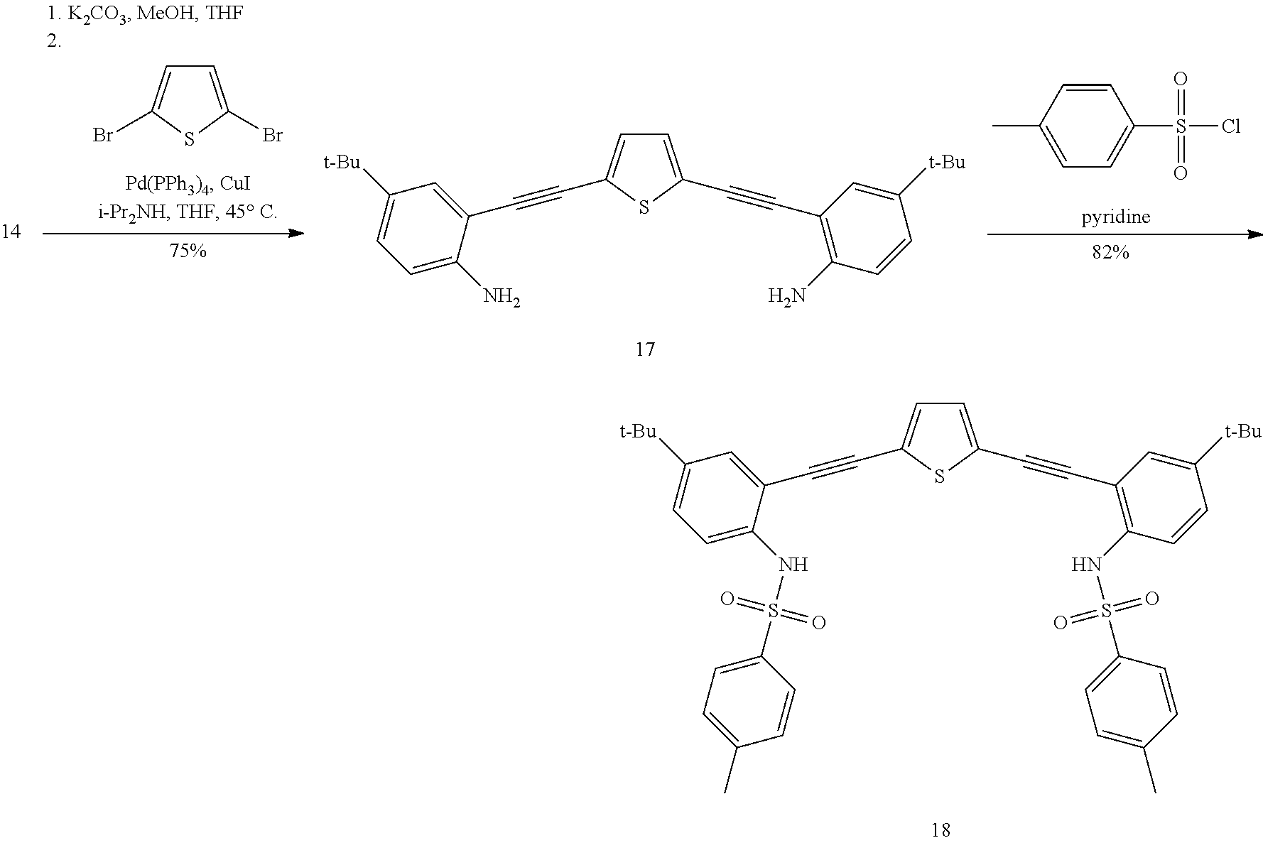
C1=CC(C)=CC=C1S(=O)(=O)Cl.C1=C(Br)SC(Br)=C1.C1=C(C#CC2=C(N)C=CC([t-Bu])=C2)SC(C#CC2=CC([t-Bu])=CC=C2N)=C1.C1=C(C#CC2=C(NS(C3=CC=C(C)C=C3)(=O)=O)C=CC([t-Bu])=C2)SC(C#CC2=CC([t-Bu])=CC=C2NS(C2=CC=C(C)C=C2)(=O)=O)=C1
